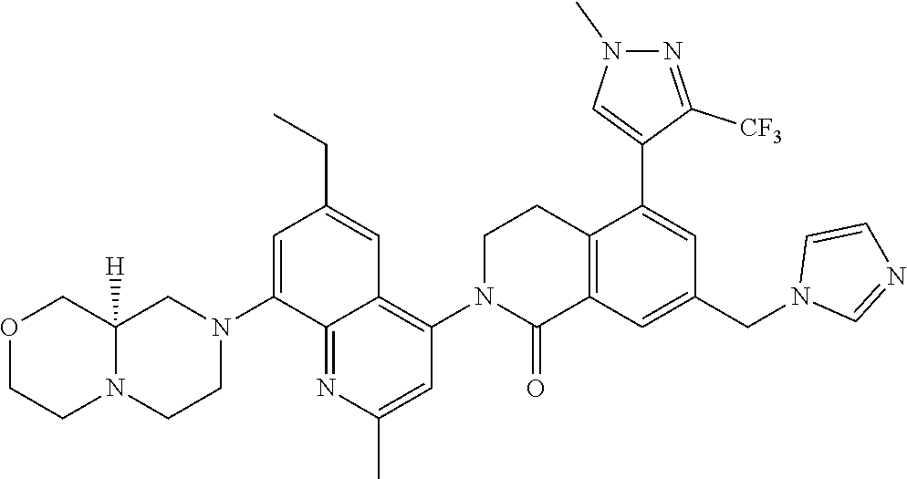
C12=C(C=C(CN3C=NC=C3)C=C1C1=CN(C)N=C1[CF3])C(=O)N(C1=C3C(=NC(C)=C1)C(N1CC4([H])N(CC1)CCOC4)=CC(CC)=C3)CC2
